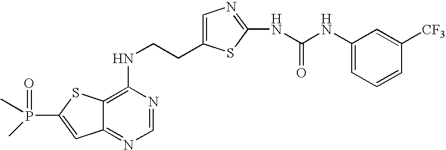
C1(NCCC2=CN=C(NC(NC3=CC=CC([CF3])=C3)=O)S2)=C2C(=NC=N1)C=C(P(C)(C)=O)S2
